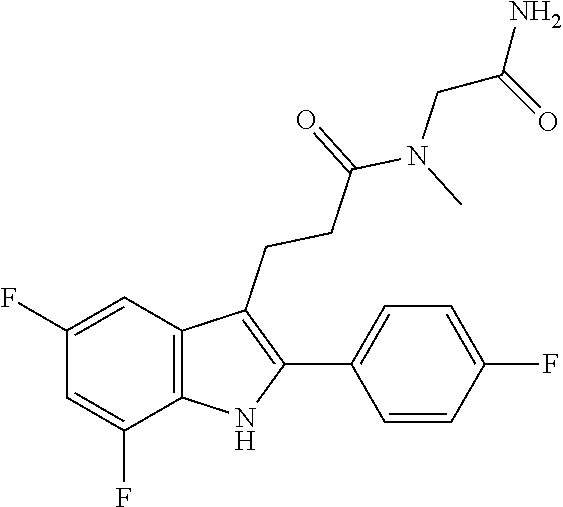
C(N(C(CCC1=C(C2=CC=C(F)C=C2)NC2=C1C=C(F)C=C2F)=O)C)C(N)=O
